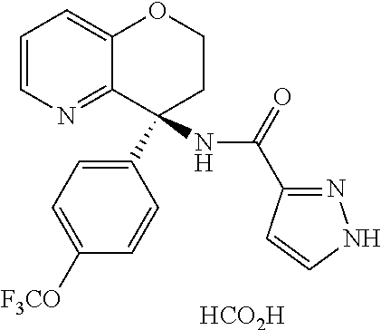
C12=NC=CC=C1OCCC2(C1=CC=C([F3CO])C=C1)NC(C1=NNC=C1)=O.[HCO2H]
